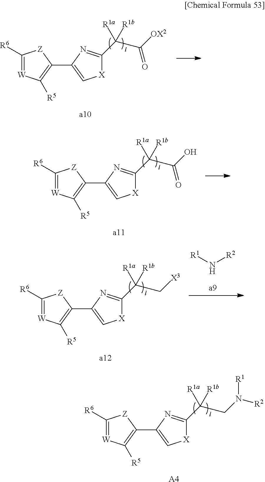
C1([R6])=[W]C([R5])=C(C2=C[X]C(C(C(=O)[OX2])([R1b])[R1a])=N2)[Z]1.C1([R6])=[W]C([R5])=C(C2=C[X]C(C(C[X3])([R1b])[R1a])=N2)[Z]1.[R1]N[R2].C1([R6])=[W]C([R5])=C(C2=C[X]C(C(C(=O)O)([R1b])[R1a])=N2)[Z]1.C1([R6])=[W]C([R5])=C(C2=C[X]C(C(CN([R2])[R1])([R1b])[R1a])=N2)[Z]1.[A4]
